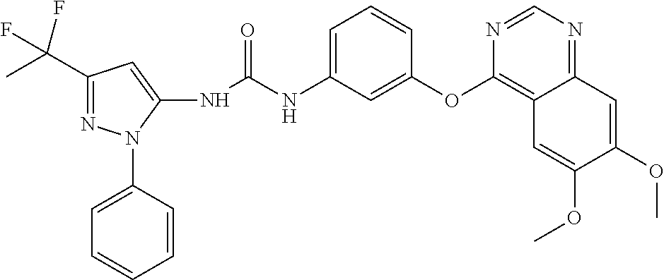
C1(C(C)(F)F)=NN(C2=CC=CC=C2)C(NC(NC2=CC=CC(OC3=C4C(=NC=N3)C=C(OC)C(OC)=C4)=C2)=O)=C1
